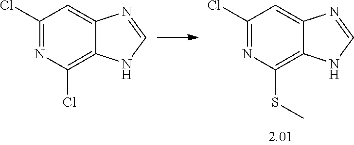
C1(Cl)=NC(Cl)=C2C(=C1)N=CN2.C1(Cl)=NC(SC)=C2C(=C1)N=CN2
